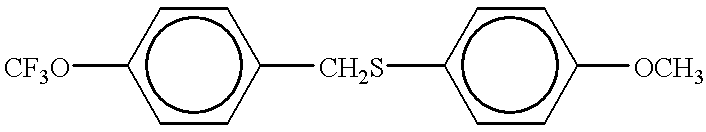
[CF3O]c1ccc([CH2S]c2ccc([OCH3])cc2)cc1
